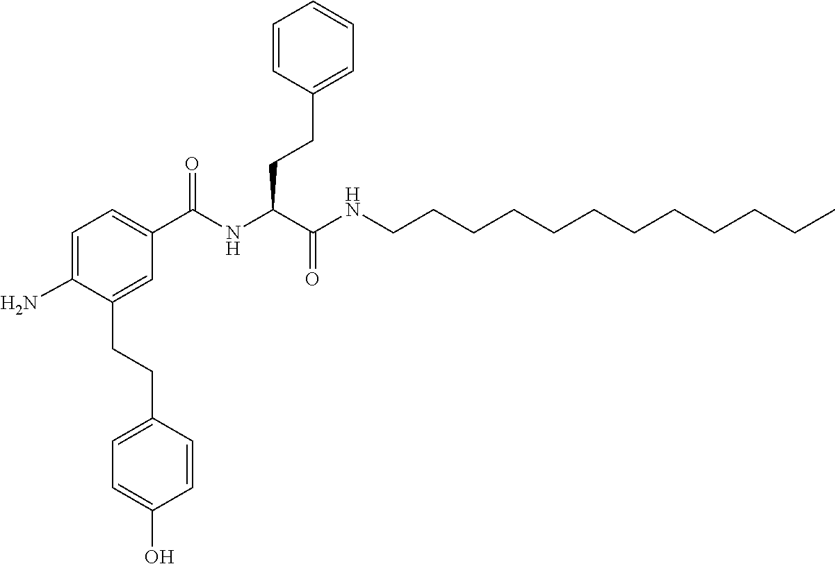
C(NC(C(NCCCCCCCCCCCC)=O)CCC1=CC=CC=C1)(C1=CC=C(N)C(CCC2=CC=C(O)C=C2)=C1)=O
